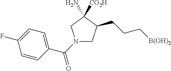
N1(C(C2=CC=C(F)C=C2)=O)CC(CCC[B(OH)2])C([CO2H])(N)C1
